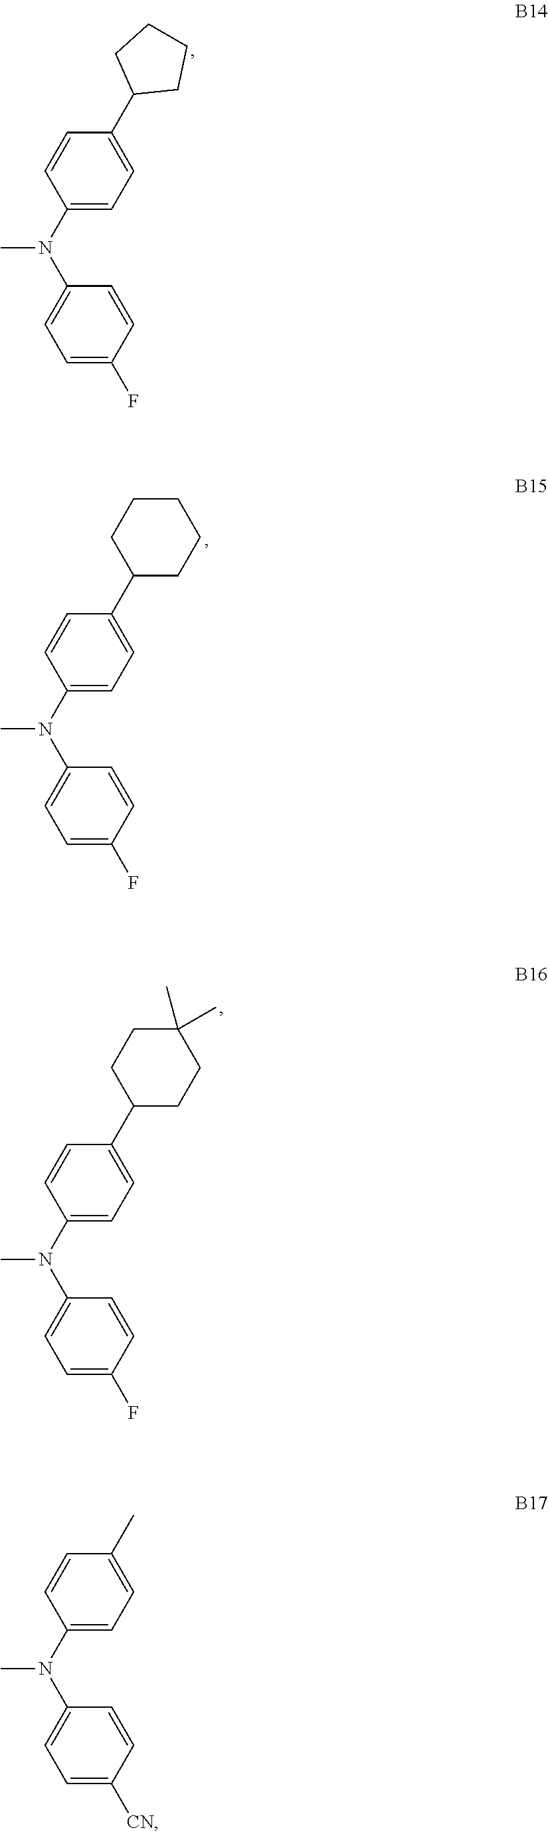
C1=C([CN])C=CC(N(C2=CC=C(C)C=C2)C)=C1.C1=C(F)C=CC(N(C2=CC=C(C3CCCC3)C=C2)C)=C1.C1=C(F)C=CC(N(C2=CC=C(C3CCCCC3)C=C2)C)=C1.C1=C(F)C=CC(N(C2=CC=C(C3CCC(C)(C)CC3)C=C2)C)=C1
